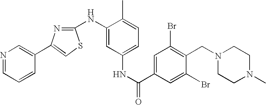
N1=CC=CC(C2=CSC(NC3=CC(NC(=O)C4=CC(Br)=C(CN5CCN(C)CC5)C(Br)=C4)=CC=C3C)=N2)=C1
